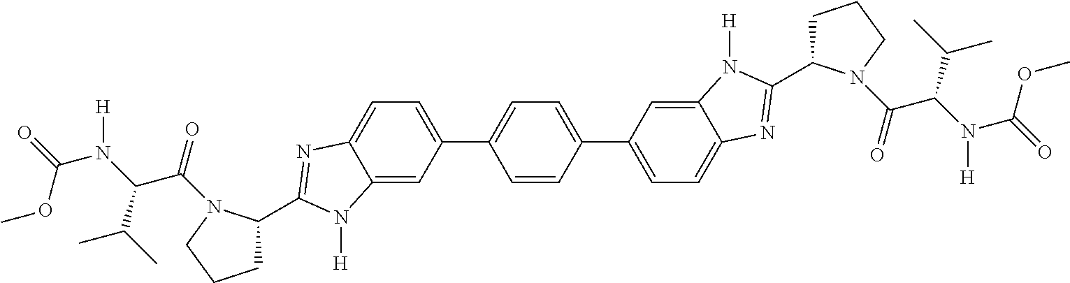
C12=CC(C3=CC=C(C4=CC=C5C(=C4)N([H])C(C4CCCN4C(=O)C(N(C(=O)OC)[H])C(C)C)=N5)C=C3)=CC=C1N=C(C1CCCN1C(=O)C(N([H])C(=O)OC)C(C)C)N2[H]
